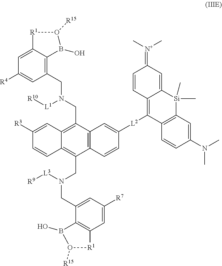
C12=C(CN(CC3=C4C(=CC([R4])=C3)[R1]O([R15])B4O)[L1][R10])C3=C(C(CN(CC4=CC([R7])=CC5=C4B(O)O([R15])[R1]5)[L3][R9])=C1C=CC([R3])=C2)C=CC([L2]C1=C2C(=CC(=[N+](C)C)C=C2)[Si](C)(C)C2=C1C=CC(N(C)C)=C2)=C3
